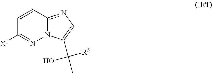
C1=CC2=NC=C(C([R5])(O)C)N2N=C1[X1]
